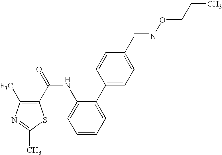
C1(C(NC2=CC=CC=C2C2=CC=C(C=NOCCC)C=C2)=O)=C([F3C])N=C(C)S1
